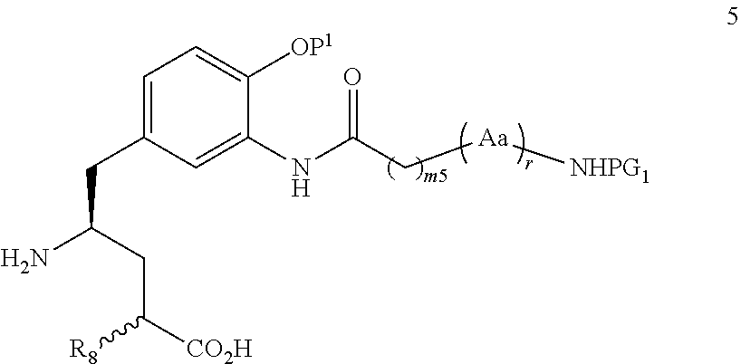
[NHPG1][Aa]CC(NC1=CC(CC(CC([R8])[CO2H])N)=CC=C1[OP1])=O
